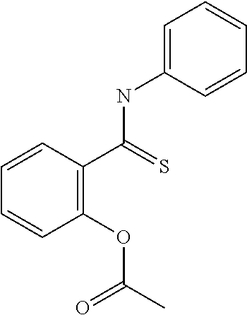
C1=CC(C(=S)NC2=CC=CC=C2)=C(OC(C)=O)C=C1
